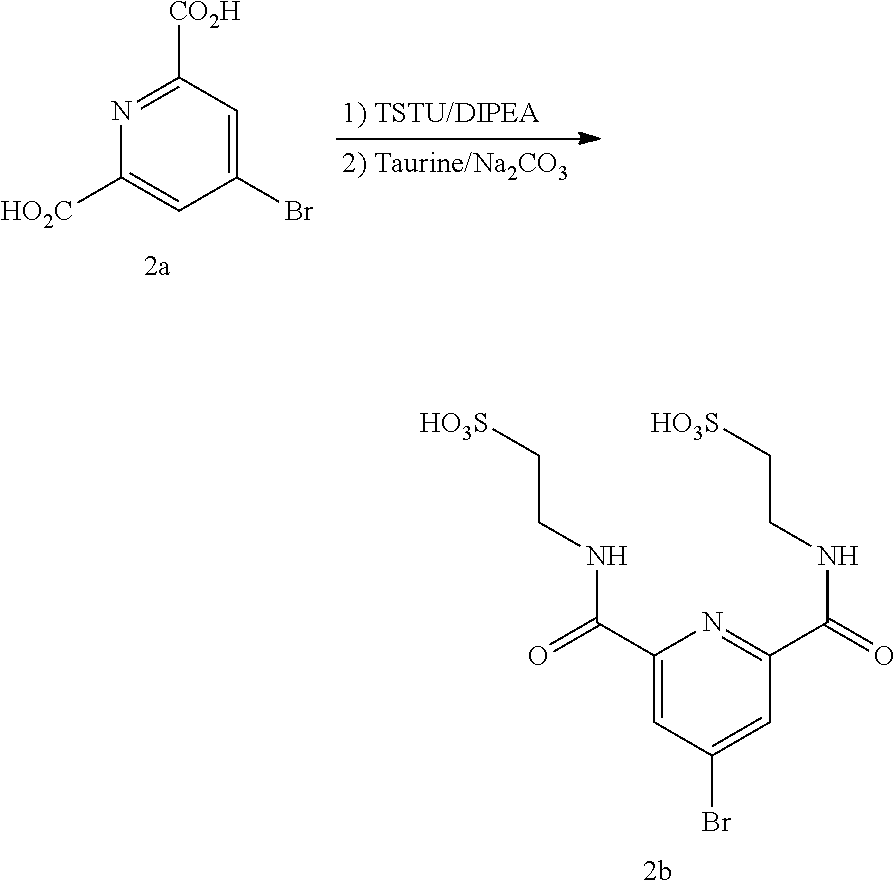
C1(C(=O)NCC[HO3S])=CC(Br)=CC(C(=O)NCC[HO3S])=N1.N1=C([CO2H])C=C(Br)C=C1[HO2C]
